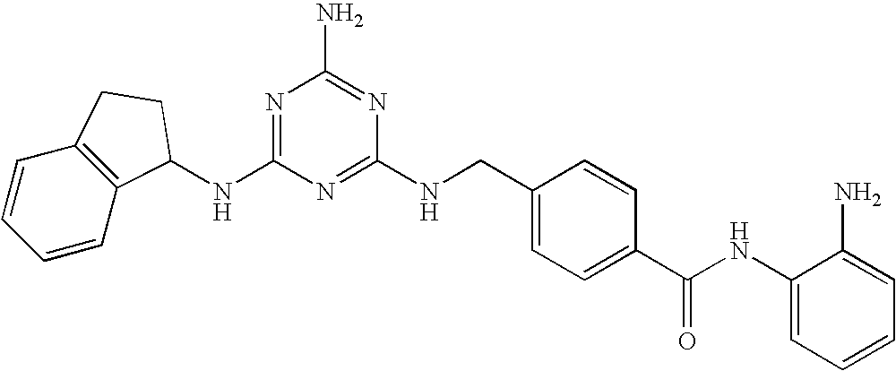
C1(NCC2=CC=C(C(NC3=CC=CC=C3N)=O)C=C2)=NC(NC2C3=C(C=CC=C3)CC2)=NC(N)=N1
